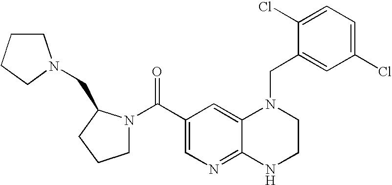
C12=NC=C(C(=O)N3CCCC3CN3CCCC3)C=C1N(CC1=CC(Cl)=CC=C1Cl)CCN2
